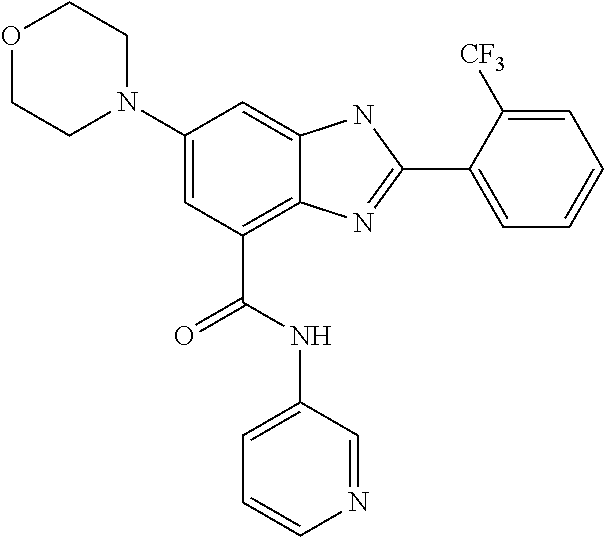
C1(N2CCOCC2)=CC(C(NC2=CC=CN=C2)=O)=C2C(=C1)NC(C1=CC=CC=C1[CF3])=N2
